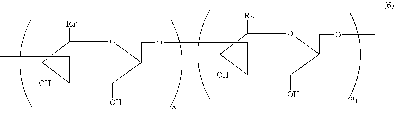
C1([Ra])C(O)C(CC)C(O)C(COCC2C(O)C([Ra])OC(COC)C2O)O1
